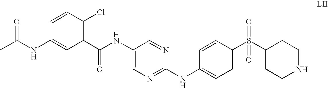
C(NC1=CC(C(NC2=CN=C(NC3=CC=C(S(C4CCNCC4)(=O)=O)C=C3)N=C2)=O)=C(Cl)C=C1)(C)=O
